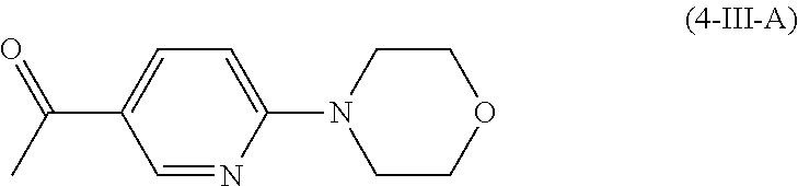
C1=C(C(C)=O)C=NC(N2CCOCC2)=C1
